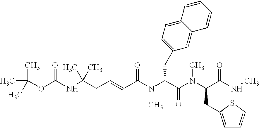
CC(OC(NC(CC=CC(N(C(C(N(C(C(NC)=O)CC1=CC=CS1)C)=O)CC1=CC=C2C(=C1)C=CC=C2)C)=O)(C)C)=O)(C)C
